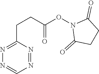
N1=NC(CCC(ON2C(=O)CCC2=O)=O)=NN=C1
